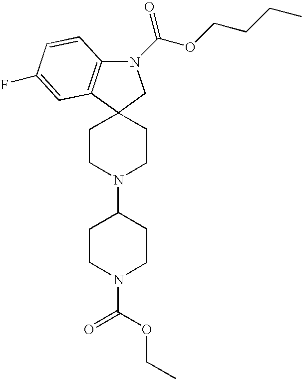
N1(C(OCCCC)=O)C2=C(C3(C1)CCN(C1CCN(C(=O)OCC)CC1)CC3)C=C(F)C=C2
